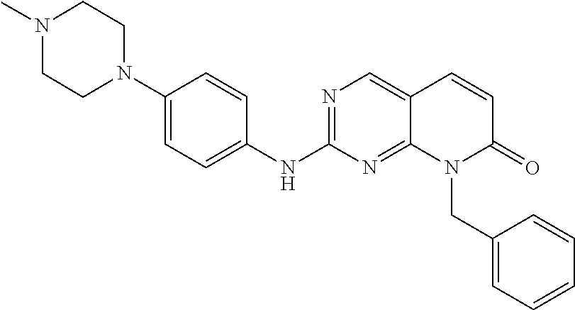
N1=C(NC2=CC=C(N3CCN(C)CC3)C=C2)N=C2C(=C1)C=CC(=O)N2CC1=CC=CC=C1
